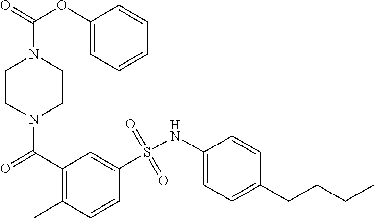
N1(C(C2=C(C)C=CC(S(NC3=CC=C(CCCC)C=C3)(=O)=O)=C2)=O)CCN(C(=O)OC2=CC=CC=C2)CC1
